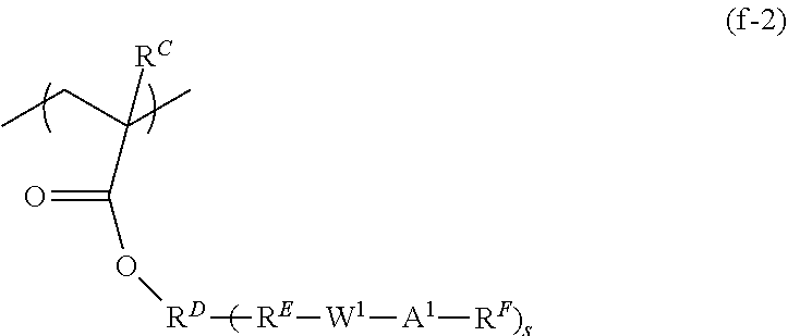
CCC(C)([RC])C(O[RD][RE][W1][A1][RF)s])=O
